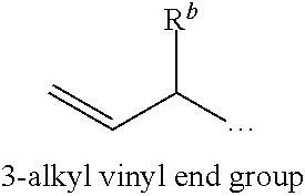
C=CC(C)[Rb]
